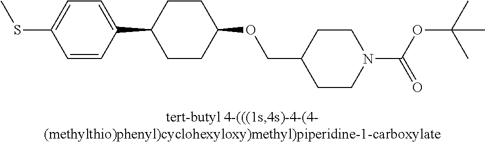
S(C1=CC=C(C2CCC(OCC3CCN(C(OC(C)(C)C)=O)CC3)CC2)C=C1)C
